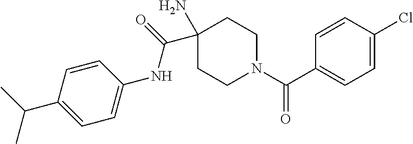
CC(C1=CC=C(NC(=O)C2(N)CCN(C(C3=CC=C(Cl)C=C3)=O)CC2)C=C1)C
